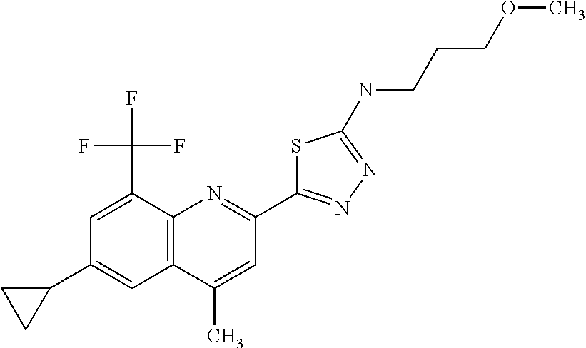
C1(C)=CC(C2=NN=C(NCCCOC)S2)=NC2=C1C=C(C1CC1)C=C2C(F)(F)F
